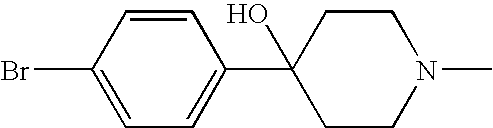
C1=CC(Br)=CC=C1C1(O)CCN(C)CC1
